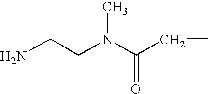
NCCN(C(CC)=O)C
